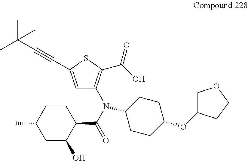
C1=C(C#CC(C)(C)C)SC(C(O)=O)=C1N(C(C1CCC(C)CC1O)=O)C1CCC(OC2COCC2)CC1
